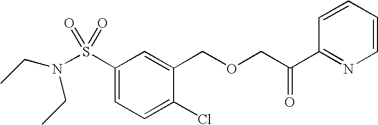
S(C1=CC=C(Cl)C(COCC(C2=NC=CC=C2)=O)=C1)(=O)(=O)N(CC)CC
